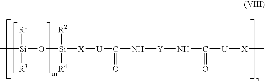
C[Si]([R1])([R3])O[Si]([X][U]C(N[Y]NC([U][X]C)=O)=O)([R2])[R4]
